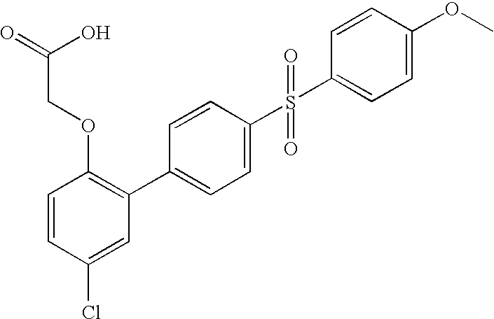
C1=CC(Cl)=CC(C2=CC=C(S(=O)(=O)C3=CC=C(OC)C=C3)C=C2)=C1OCC(=O)O
